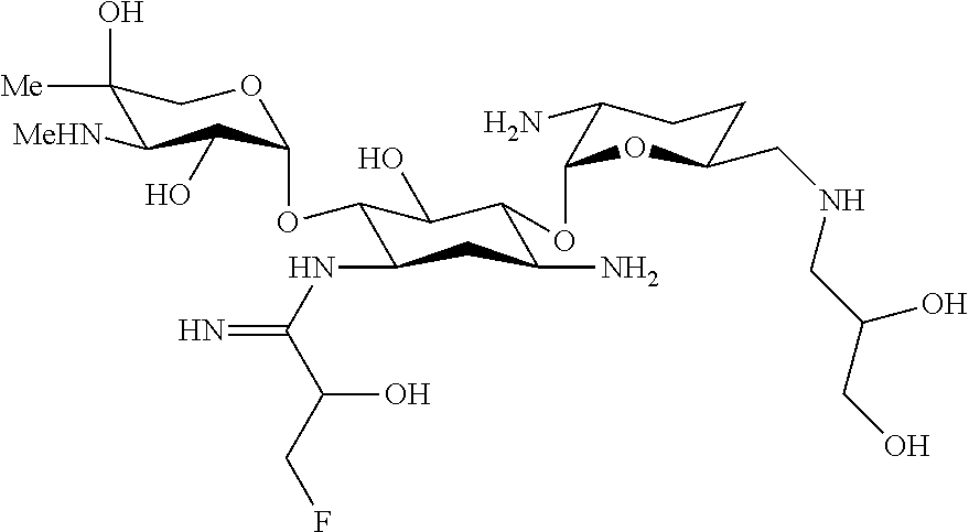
C1(O)([Me])C([MeHN])C(O)C(OC2C(NC(=N)C(O)CF)CC(N)C(OC3C(N)CCC(CNCC(CO)O)O3)C2O)OC1
